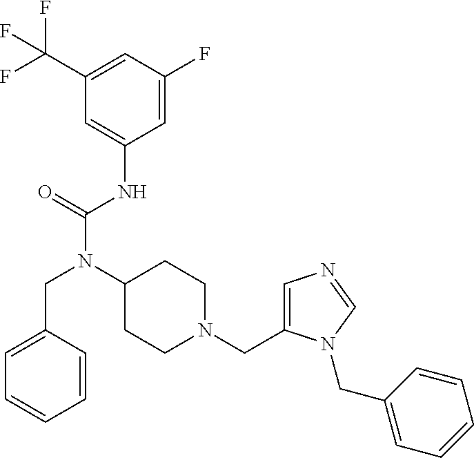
C1(C(F)(F)F)=CC(F)=CC(NC(N(C2CCN(CC3=CN=CN3CC3=CC=CC=C3)CC2)CC2=CC=CC=C2)=O)=C1
